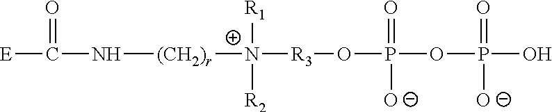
[E]C(=O)N[(CH2)r][N+]([R3]OP(OP(O)(=O)[O-])(=O)[O-])([R1])[R2]
